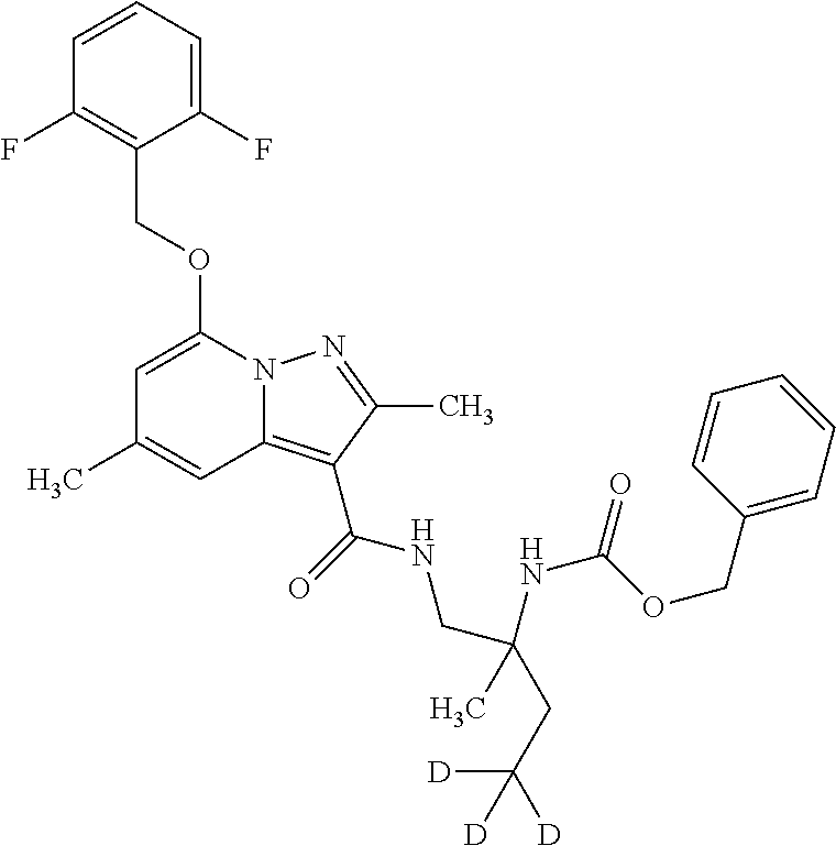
C1=CC=C(F)C(COC2=CC(C)=CC3=C(C(NCC(NC(OCC4=CC=CC=C4)=O)(C)CC([D])([D])[D])=O)C(C)=NN23)=C1F
